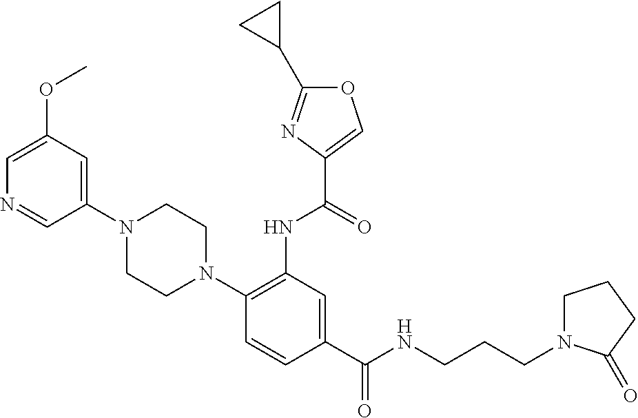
C1(C(NCCCN2CCCC2=O)=O)=CC(NC(=O)C2=COC(C3CC3)=N2)=C(N2CCN(C3=CC(OC)=CN=C3)CC2)C=C1
